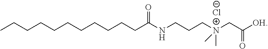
CCCCCCCCCCCC(NCCCN(CC(=O)[OH])(C)C)=O.Cl
